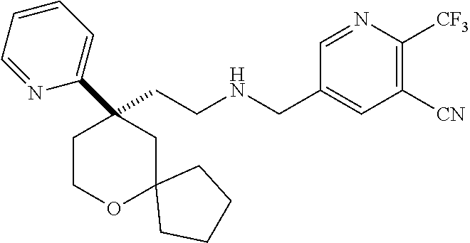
C(CNCC1=CC([CN])=C([CF3])N=C1)C1(C2=CC=CC=N2)CCOC2(C1)CCCC2
